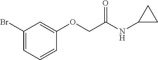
C1(Br)=CC=CC(OCC(NC2CC2)=O)=C1
